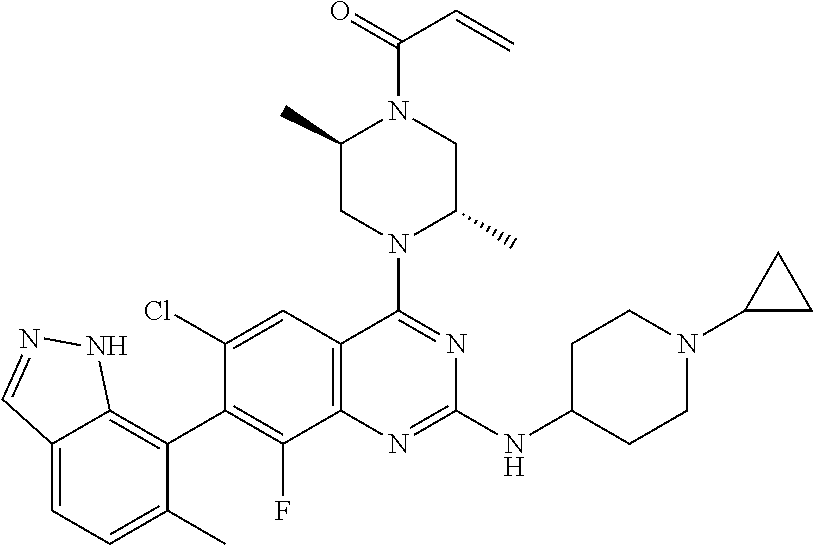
C12=CC=C(C)C(C3=C(F)C4=C(C=C3Cl)C(N3C(C)CN(C(=O)C=C)C(C)C3)=NC(NC3CCN(C5CC5)CC3)=N4)=C1NN=C2
